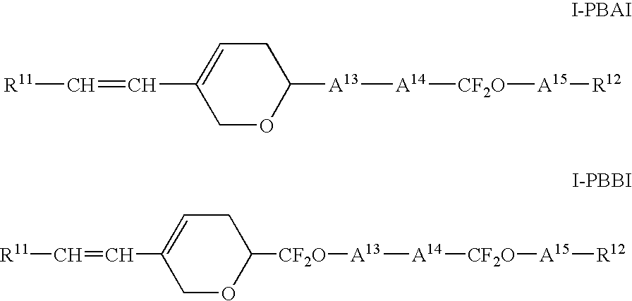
C1OC([A13][A14][CF2O][A15][R12])CC=C1C=C[R11].C1OC([CF2O][A13][A14][CF2O][A15][R12])CC=C1C=C[R11]
